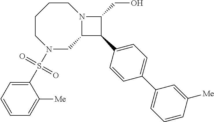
C1CCCN(S(C2=CC=CC=C2[Me])(=O)=O)CC2N1C(CO)C2C1=CC=C(C2=CC=CC([Me])=C2)C=C1
